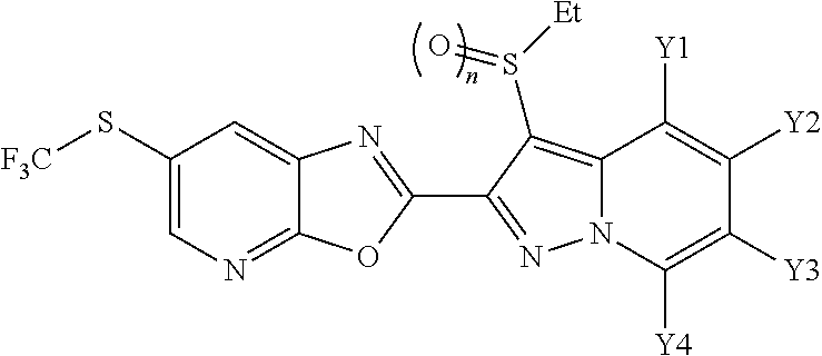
C12=NC=C(S[F3C])C=C1N=C(C1=NN3C(=C1S([Et])=O)C([Y1])=C([Y2])C([Y3])=C3[Y4])O2
